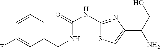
C1(CNC(NC2=NC(C(CO)N)=CS2)=O)=CC=CC(F)=C1
